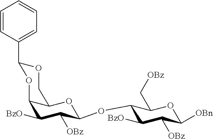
C1([BzO])C([OBz])C(OC2C([BzO])C([OBz])C([OBn])OC2C[OBz])OC2C1OC(C1=CC=CC=C1)OC2
